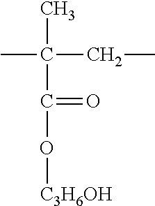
CC(C)(CC)C(O[C3H6OH])=O
